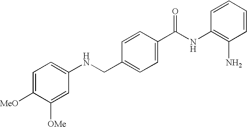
N(CC1=CC=C(C(NC2=C(N)C=CC=C2)=O)C=C1)C1=CC=C([MeO])C([OMe])=C1
